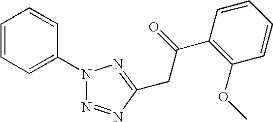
C1=CC=C(N2N=NC(CC(C3=C(OC)C=CC=C3)=O)=N2)C=C1
